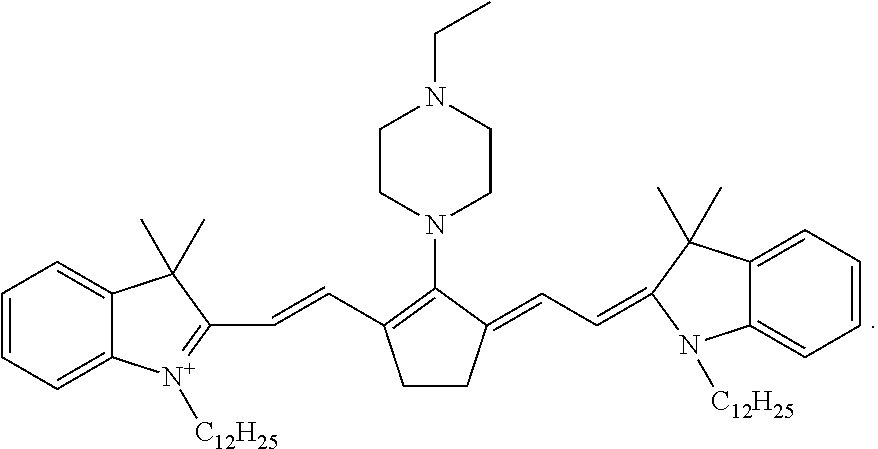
C1=CC=C2C(=C1)C(C)(C)C(C=CC1=C(N3CCN(CC)CC3)C(=CC=C3C(C)(C)C4=CC=CC=C4N3[C12H25])CC1)=[N+]2[C12H25]
